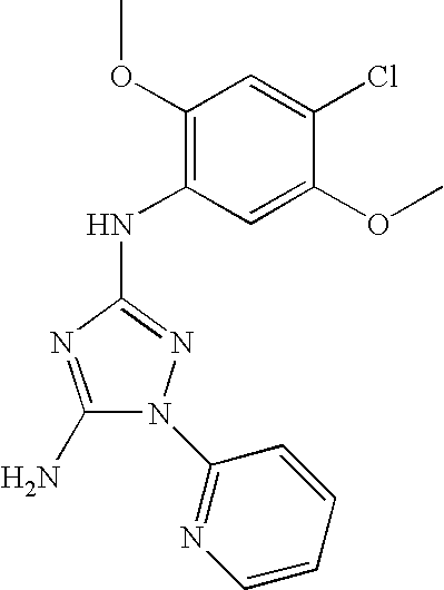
C1(N)=NC(NC2=C(OC)C=C(Cl)C(OC)=C2)=NN1C1=NC=CC=C1
